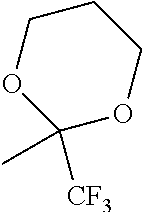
C1COC(C)([CF3])OC1
